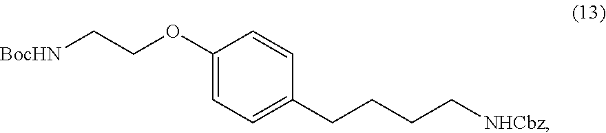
[BocHN]CCOC1=CC=C(CCCC[NHCbz])C=C1
